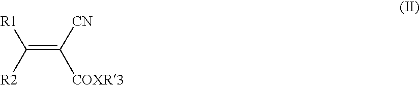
C(=C([CN])[COXR3])([R2])[R1]
